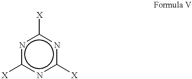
n1c([X])nc([X])nc1[X]
